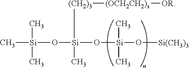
C[Si](O[Si](O[Si](O[Si(CH3)3])(C)C)([(CH2)3][(OCH2CH2)x][OR])C)(C)C
